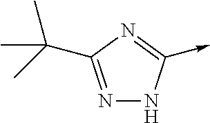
C<-C1=NC(C(C)(C)C)=NN1
